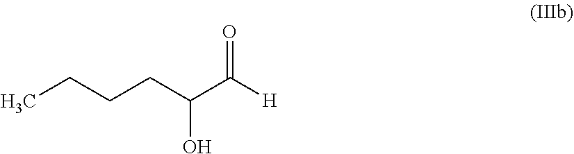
C(C(C([H])=O)O)CCC
